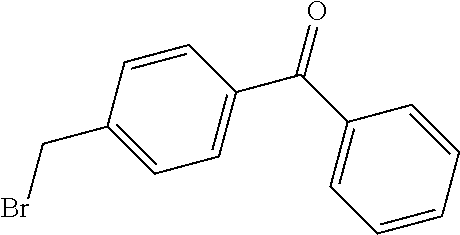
C1(CBr)=CC=C(C(C2=CC=CC=C2)=O)C=C1
